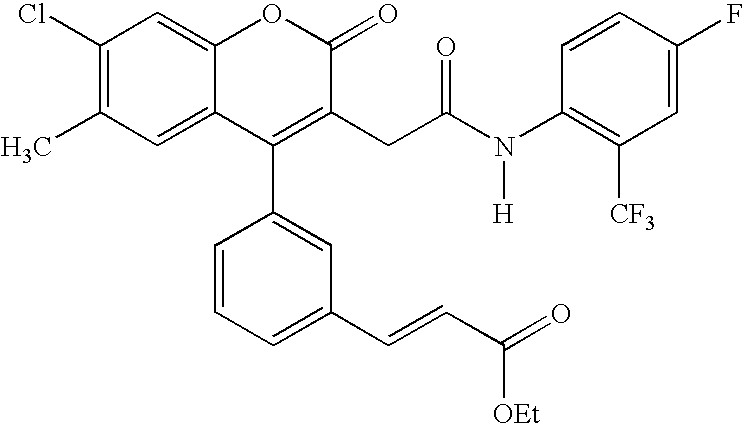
C1(Cl)=C(C)C=C2C(=C1)OC(=O)C(CC(N(C1=C([CF3])C=C(F)C=C1)[H])=O)=C2C1=CC(C=CC(=O)[OEt])=CC=C1
